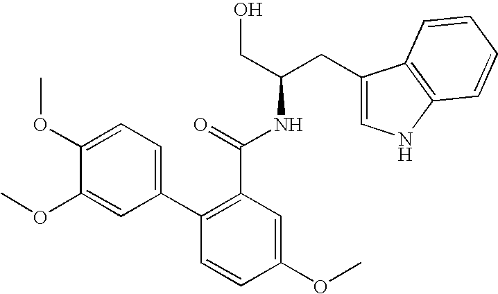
C1=CC(OC)=CC(C(=O)NC(CO)CC2=CNC3=C2C=CC=C3)=C1C1=CC=C(OC)C(OC)=C1
